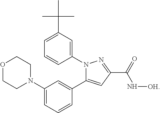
C1(N2C(C3=CC(N4CCOCC4)=CC=C3)=CC(C(=O)N[OH])=N2)=CC(C(C)(C)C)=CC=C1
